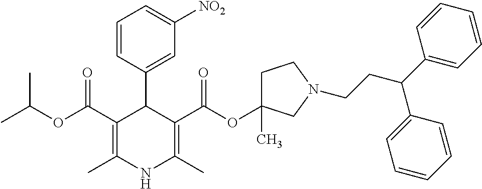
C1=CC(C2C(C(OC(C)C)=O)=C(C)NC(C)=C2C(OC2(C)CCN(CCC(C3=CC=CC=C3)C3=CC=CC=C3)C2)=O)=CC([NO2])=C1
